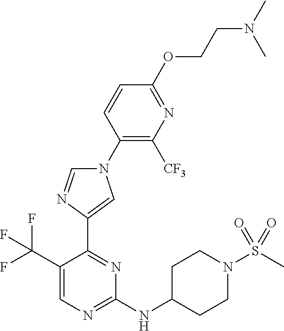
C1(N2C=NC(C3=NC(NC4CCN(S(C)(=O)=O)CC4)=NC=C3C(F)(F)F)=C2)=C([CF3])N=C(OCCN(C)C)C=C1
